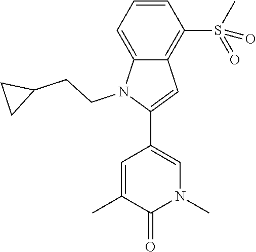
C1=CC=C2C(=C1S(C)(=O)=O)C=C(C1=CN(C)C(=O)C(C)=C1)N2CCC1CC1
